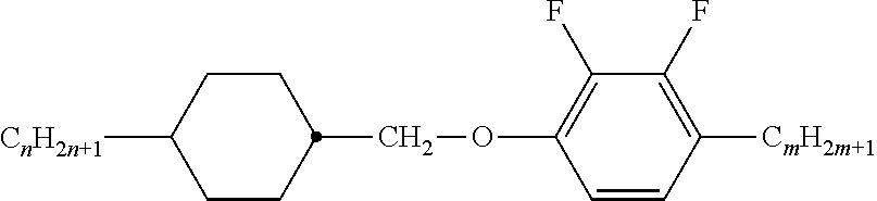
C1([CnH2n+1])CCC(COC2=C(F)C(F)=C([CmH2m+1])C=C2)CC1
